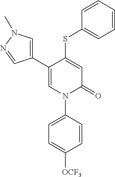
C1=C(SC2=CC=CC=C2)C(C2=CN(C)N=C2)=CN(C2=CC=C([OCF3])C=C2)C1=O
